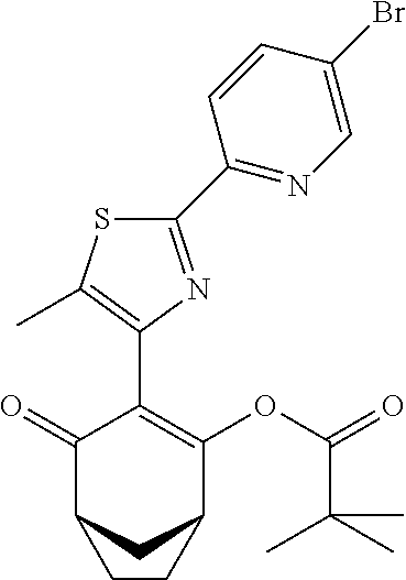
C1(C2=NC=C(Br)C=C2)=NC(C2=C(OC(=O)C(C)(C)C)C3CC(C2=O)CC3)=C(C)S1
